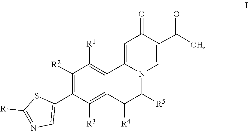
C1([R])=NC=C(C2=C([R2])C([R1])=C3C4=CC(=O)C(C(=O)[OH])=CN4C([R5])C([R4])C3=C2[R3])S1
